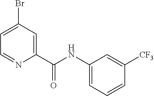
C1=C(Br)C=C(C(=O)NC2=CC=CC([CF3])=C2)N=C1
